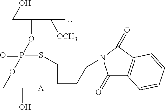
C(C(OP(=O)(OCC(O)[A])SCCCCN1C(=O)C2=C(C1=O)C=CC=C2)C([U])[OCH3])O
